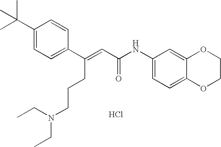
C(=CC(=O)NC1=CC=C2C(=C1)OCCO2)(C1=CC=C(C(C)(C)C)C=C1)CCCN(CC)CC.Cl
